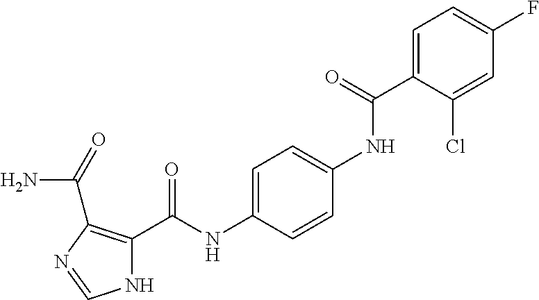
N1C(C(NC2=CC=C(NC(C3=CC=C(F)C=C3Cl)=O)C=C2)=O)=C(C(=O)N)N=C1
